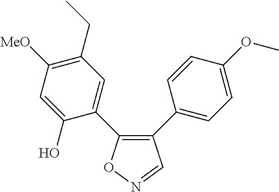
C1(C2=CC=C(OC)C=C2)=C(C2=CC(CC)=C([MeO])C=C2O)ON=C1
